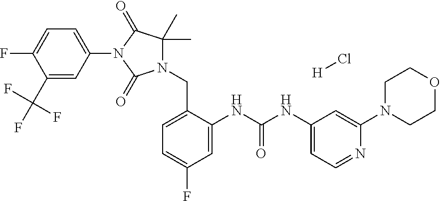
C1=C(F)C(C(F)(F)F)=CC(N2C(=O)C(C)(C)N(CC3=CC=C(F)C=C3NC(NC3=CC=NC(N4CCOCC4)=C3)=O)C2=O)=C1.[H]Cl
